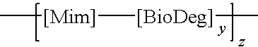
C[[Mim]][[BioDeg]]C
